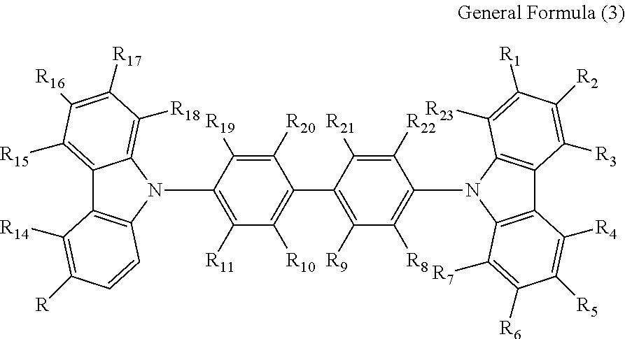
C1([R20])=C([R19])C(N2C3=C([R18])C([R17])=C([R16])C([R15])=C3C3=C2C=CC([R])=C3[R14])=C([R11])C([R10])=C1C1=C([R9])C([R8])=C(N2C3=C(C4=C2C([R23])=C([R1])C([R2])=C4[R3])C([R4])=C([R5])C([R6])=C3[R7])C([R22])=C1[R21]
